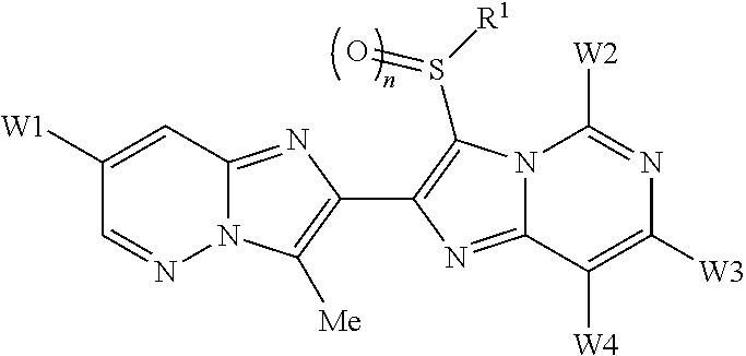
N12C(=NC(C3=C(S([R1])=O)N4C(=N3)C([W4])=C([W3])N=C4[W2])=C1[Me])C=C([W1])C=N2
